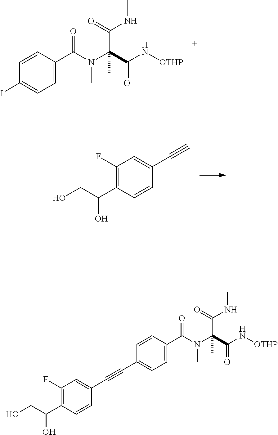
C1=CC(C(N(C(C(N[OTHP])=O)(C(=O)NC)C)C)=O)=CC=C1I.C1(F)=C(C(CO)O)C=CC(C#C)=C1.C1=CC(C(N(C(C(N[OTHP])=O)(C(=O)NC)C)C)=O)=CC=C1C#CC1=CC(F)=C(C(CO)O)C=C1
